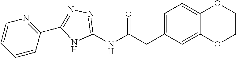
C1(CC(NC2=NN=C(C3=NC=CC=C3)N2)=O)=CC=C2C(=C1)OCCO2
